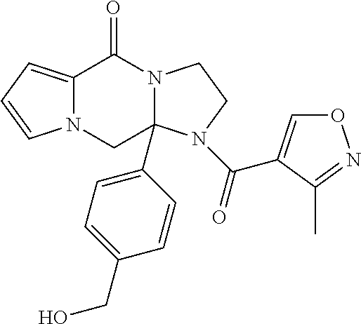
C12=CC=CN1CC1(C3=CC=C(CO)C=C3)N(C2=O)CCN1C(=O)C1=CON=C1C
